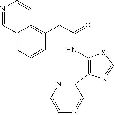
C12=CC=CC(CC(NC3=C(C4=NC=CN=C4)N=CS3)=O)=C1C=CN=C2
